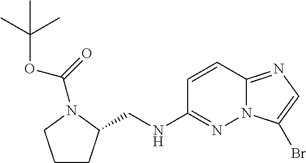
C1CC(CNC2=NN3C(=NC=C3Br)C=C2)N(C(=O)OC(C)(C)C)C1
